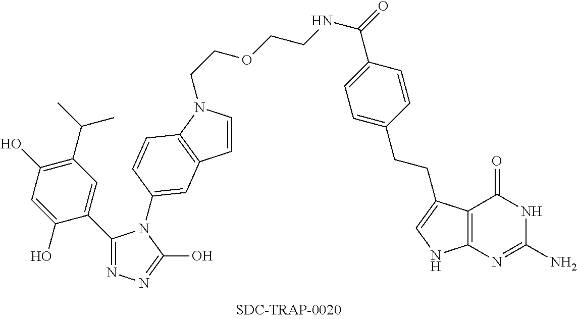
C1(C2=CC(C(C)C)=C(O)C=C2O)=NN=C(O)N1C1=CC2=C(N(CCOCCNC(C3=CC=C(CCC4=CNC5=C4C(=O)NC(N)=N5)C=C3)=O)C=C2)C=C1
